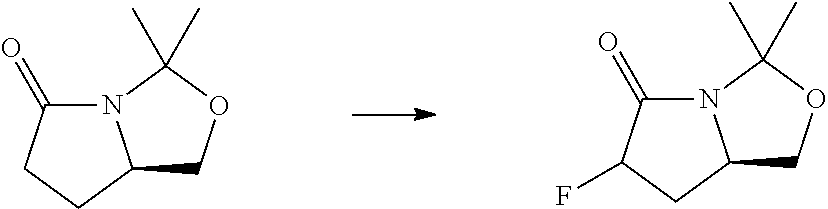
N12C(=O)CCC1COC2(C)C.N12C(=O)C(F)CC1COC2(C)C
